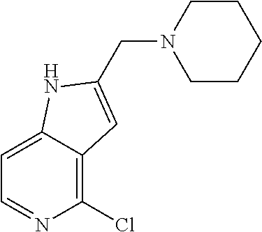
C1CCCCN1CC1=CC2=C(Cl)N=CC=C2N1
